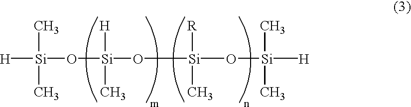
[H][Si](C)(O[Si]([H])(C)O[Si]([R])(C)O[Si](C)(C)[H])C
